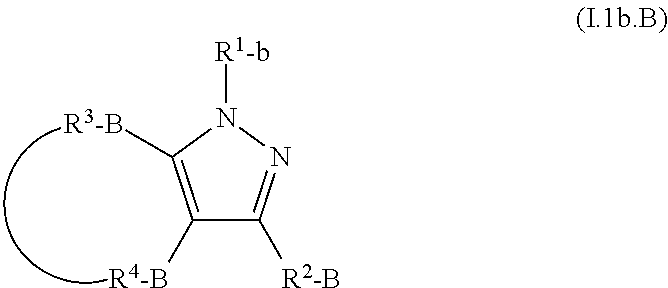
C1([R4-B])=C([R3-B])N([R1-b])N=C1[R2-B]
